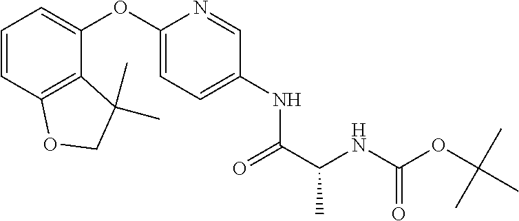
C1=CC2=C(C(OC3=CC=C(NC(C(NC(OC(C)(C)C)=O)C)=O)C=N3)=C1)C(C)(C)CO2
